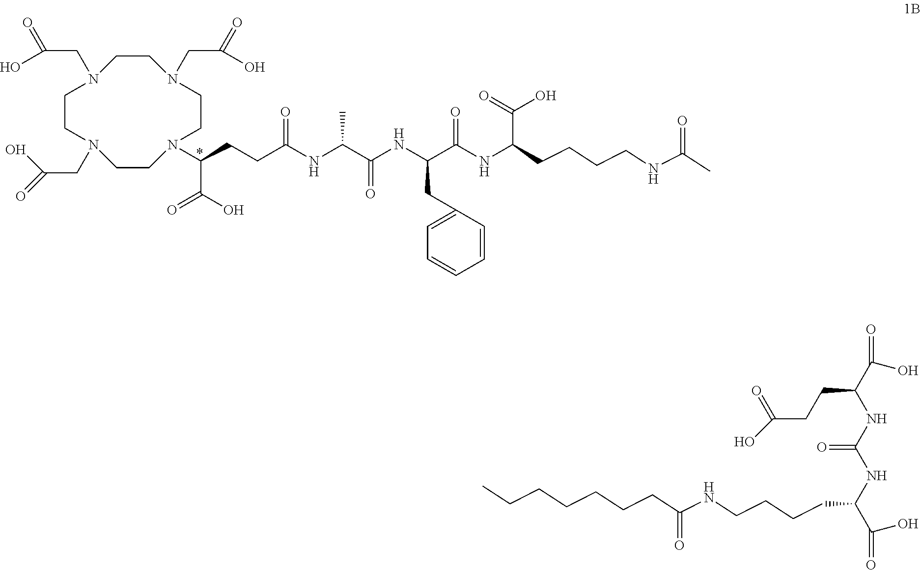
C1CN(CC(O)=O)CCN(C(CCC(NC(C(NC(C(NC(C(O)=O)CCCCNC(C)=O)=O)CC2=CC=CC=C2)=O)C)=O)C(=O)O)CCN(CC(O)=O)CCN1CC(O)=O.CCCCCCCC(NCCCCC(NC(NC(C(=O)O)CCC(=O)O)=O)C(=O)O)=O
